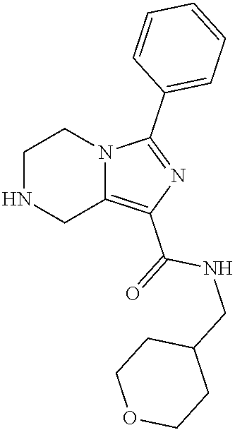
C1NCC2=C(C(=O)NCC3CCOCC3)N=C(C3=CC=CC=C3)N2C1
